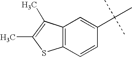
C1(C(C)(C)C)=CC2=C(C=C1)SC(C)=C2C
